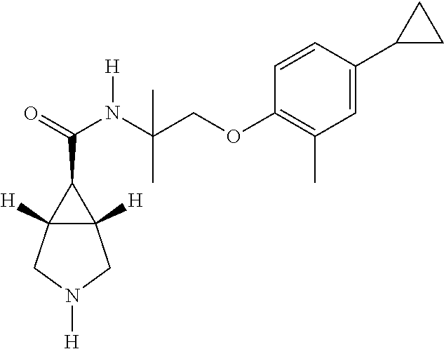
C12([H])C([H])(CN([H])C1)C2C(=O)N([H])C(COC1=C(C)C=C(C2CC2)C=C1)(C)C
